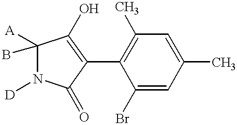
C1(C2=C(C)C=C(C)C=C2Br)=C(O)C([A])(B)N([D])C1=O
